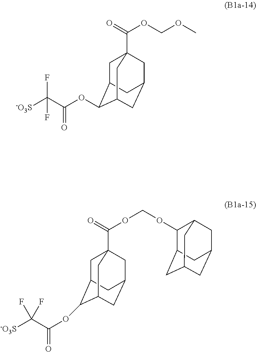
C1C2C(OC(=O)C([-O3S])(F)F)C3CC(CC1(C(=O)OCOC)C3)C2.C1C2C(OC(=O)C([-O3S])(F)F)C3CC(CC1(C(=O)OCOC1C4CC5CC(CC1C5)C4)C3)C2
